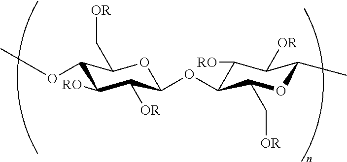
O1C(OC2C([RO])C([OR])C(C)OC2C[OR])C([OR])C([RO])C(OC)C1C[OR]
